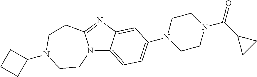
N12C3=CC=C(N4CCN(C(=O)C5CC5)CC4)C=C3N=C1CCN(C1CCC1)CC2
